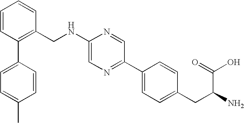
C1=C(NCC2=C(C3=CC=C(C)C=C3)C=CC=C2)N=CC(C2=CC=C(CC(N)C(=O)O)C=C2)=N1
